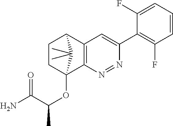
C1CC2(OC(C(N)=O)C)C3=C(C1C2(C)C)C=C(C1=C(F)C=CC=C1F)N=N3
